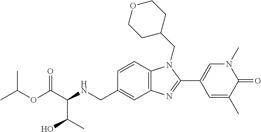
CC(OC(C(C(C)O)NCC1=CC2=C(C=C1)N(CC1CCOCC1)C(C1=CN(C)C(=O)C(C)=C1)=N2)=O)C
